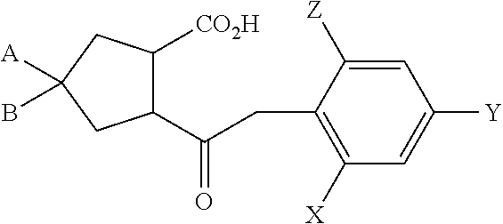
C1(C(CC2=C([X])C=C([Y])C=C2[Z])=O)C([CO2H])CC([A])(B)C1
